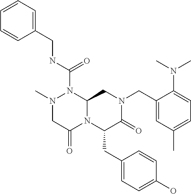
N(C(=O)N1N(C)CC(=O)N2C1CN(CC1=CC(C)=CC=C1N(C)C)C(=O)C2CC1=CC=C(O)C=C1)CC1=CC=CC=C1
